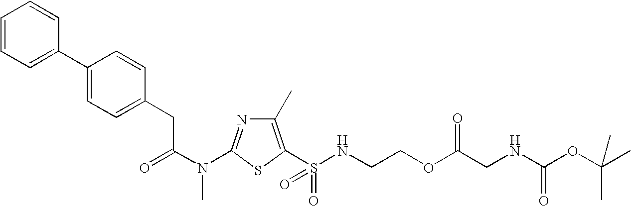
C1(C)=C(S(NCCOC(CNC(OC(C)(C)C)=O)=O)(=O)=O)SC(N(C(=O)CC2=CC=C(C3=CC=CC=C3)C=C2)C)=N1
